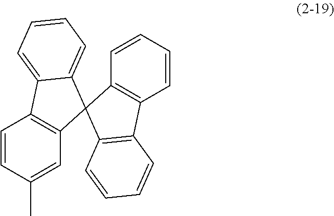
C1=CC(C)=CC2=C1C1=CC=CC=C1C21C2=C(C=CC=C2)C2=C1C=CC=C2
